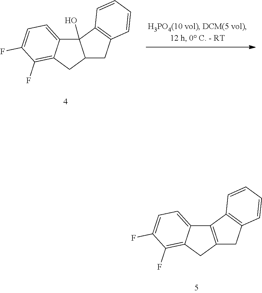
C12=CC=C(F)C(F)=C1CC1=C2C2=C(C1)C=CC=C2.C12=CC=C(F)C(F)=C1CC1C2(O)C2=C(C1)C=CC=C2
